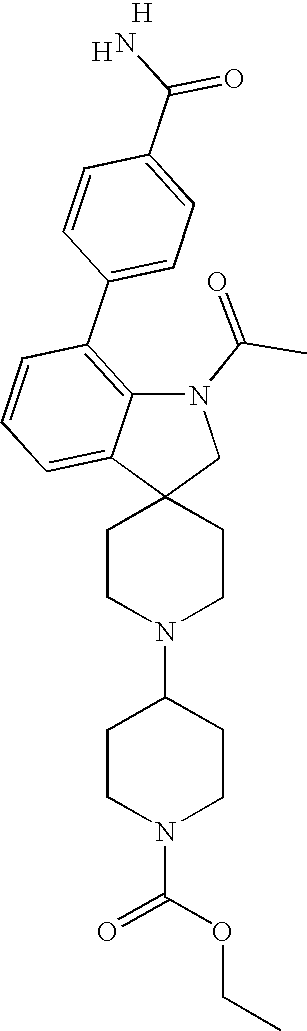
C1CN(C2CCN(C(OCC)=O)CC2)CCC12CN(C(=O)C)C1=C(C3=CC=C(C(N)=O)C=C3)C=CC=C21.[H].[H]
